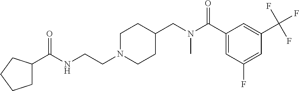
C1C(C(NCCN2CCC(CN(C(C3=CC(F)=CC(C(F)(F)F)=C3)=O)C)CC2)=O)CCC1
